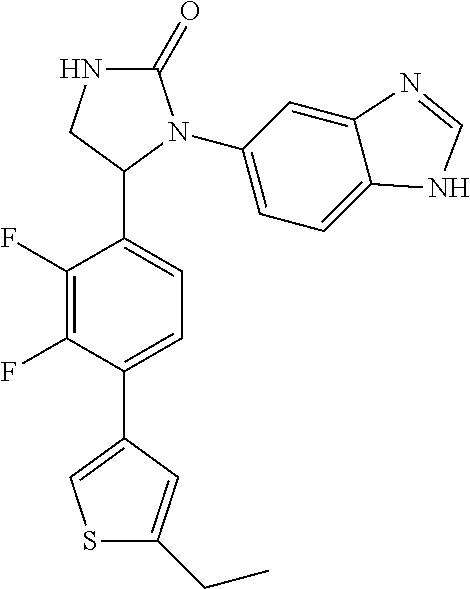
C1(=O)NCC(C2=CC=C(C3=CSC(CC)=C3)C(F)=C2F)N1C1=CC=C2C(=C1)N=CN2
